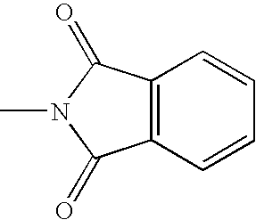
C12=C(C=CC=C1)C(=O)N(C)C2=O
